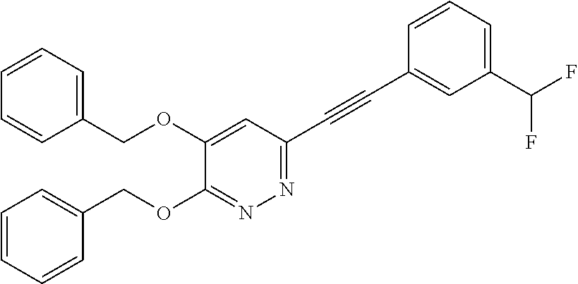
C1=CC=C(COC2=CC(C#CC3=CC(C(F)F)=CC=C3)=NN=C2OCC2=CC=CC=C2)C=C1
